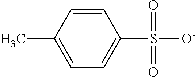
C1(C)=CC=C(S([O-])(=O)=O)C=C1
